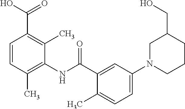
C1=CC(C)=C(NC(=O)C2=CC(N3CCCC(CO)C3)=CC=C2C)C(C)=C1C(O)=O
